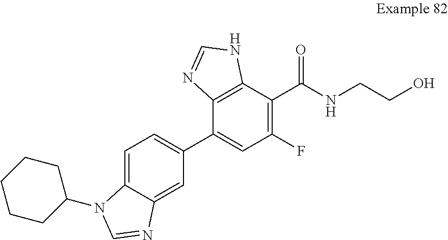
C12=C(C(C(NCCO)=O)=C(F)C=C1C1=CC=C3C(=C1)N=CN3C1CCCCC1)NC=N2
